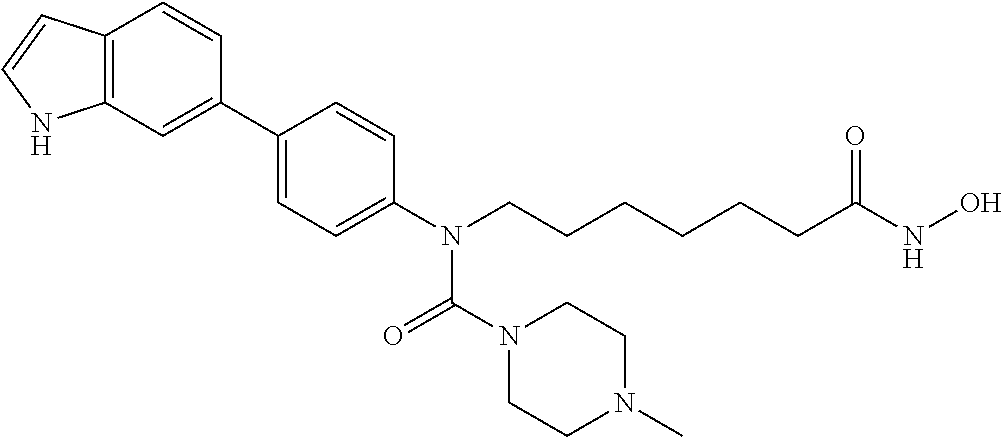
C12=C(C=C(C3=CC=C(N(CCCCCCC(NO)=O)C(N4CCN(C)CC4)=O)C=C3)C=C1)NC=C2
